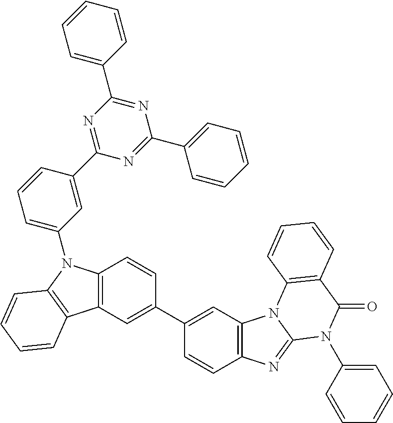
C12=C(C=C(C3=CC4=C(C=C3)N=C3N4C4=C(C(=O)N3C3=CC=CC=C3)C=CC=C4)C=C1)C1=C(N2C2=CC=CC(C3=NC(C4=CC=CC=C4)=NC(C4=CC=CC=C4)=N3)=C2)C=CC=C1
